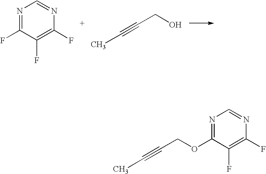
N1=C(F)C(F)=C(F)N=C1.C(CO)#CC.N1=C(OCC#CC)C(F)=C(F)N=C1
